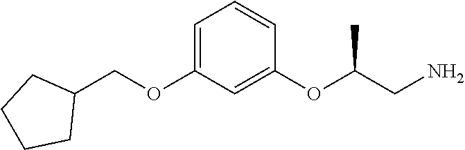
C(OC1=CC=CC(OC(CN)C)=C1)C1CCCC1
